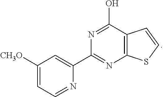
C12=C(C(O)=NC(C3=CC([CH3O])=CC=N3)=N1)C=CS2
